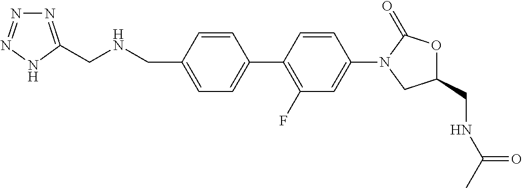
C(NCC1=CC=C(C2=C(F)C=C(N3CC(CNC(C)=O)OC3=O)C=C2)C=C1)C1=NN=NN1
